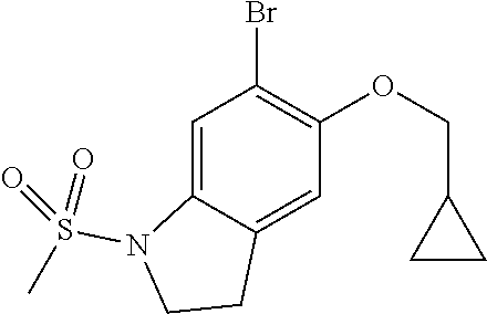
C1=C2C(=CC(OCC3CC3)=C1Br)CCN2S(C)(=O)=O
